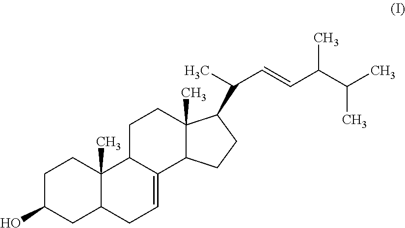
C1C(O)CC2C(C)(C1)C1C(=CC2)C2C(C)(CC1)C(C(C)C=CC(C(C)C)C)CC2
